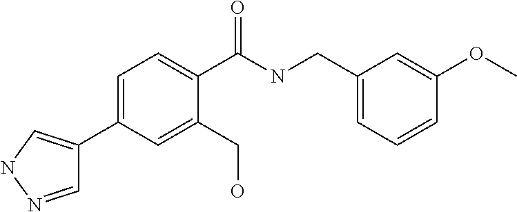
C1=NNC=C1C1=CC=C(C(NCC2=CC=CC(OC)=C2)=O)C(CO)=C1
